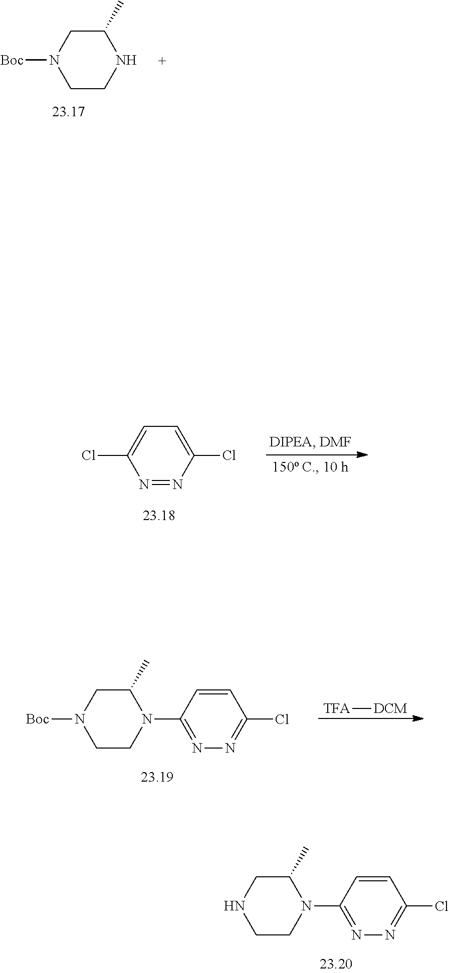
C1(C)CN([Boc])CCN1.C1=C(Cl)N=NC(Cl)=C1.C1(C)CN([Boc])CCN1C1=NN=C(Cl)C=C1.[TFA][DCM].C1(C)CNCCN1C1=NN=C(Cl)C=C1
